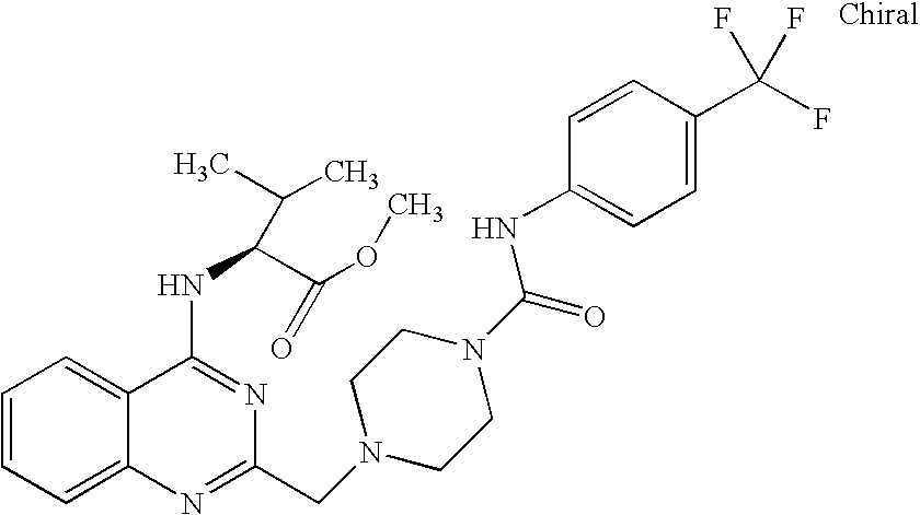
C1=CC=C2C(=C1)C(NC(C(OC)=O)C(C)C)=NC(CN1CCN(C(=O)NC3=CC=C(C(F)(F)F)C=C3)CC1)=N2
